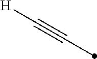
C(C)#C[H]
